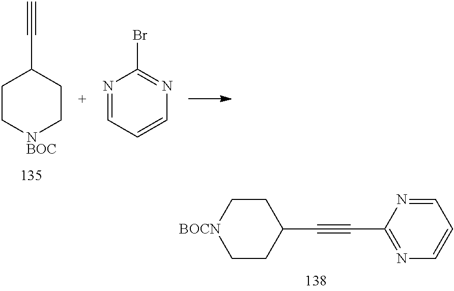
C1(C#CC2=NC=CC=N2)CC[BOCN]CC1.C1C[NBOC]CCC1C#C.N1=CC=CN=C1Br
